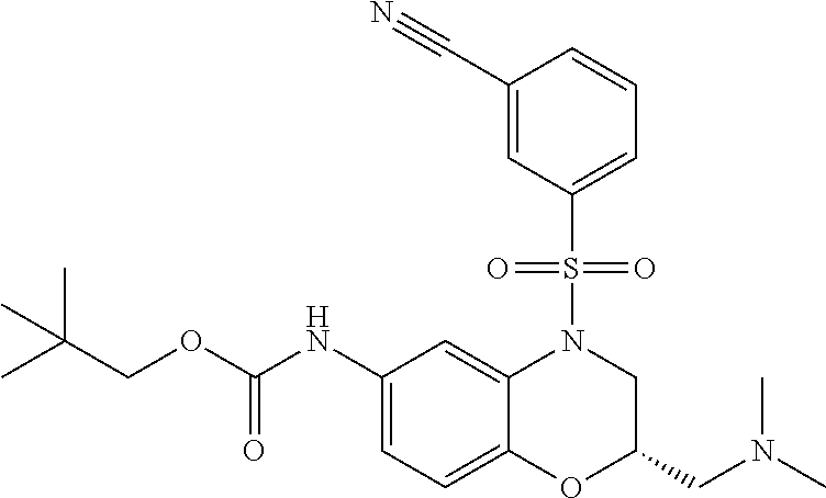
C1(NC(OCC(C)(C)C)=O)=CC=C2C(=C1)N(S(=O)(=O)C1=CC=CC(C#N)=C1)CC(CN(C)C)O2
